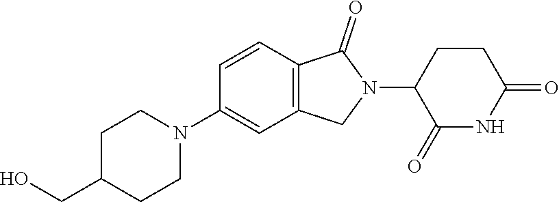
C(C1CCN(C2=CC3=C(C=C2)C(=O)N(C2C(=O)NC(=O)CC2)C3)CC1)O
